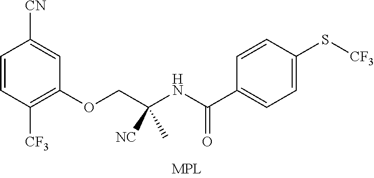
C1=CC([CF3])=C(OCC([NC])(C)NC(C2=CC=C(S[CF3])C=C2)=O)C=C1[CN]
